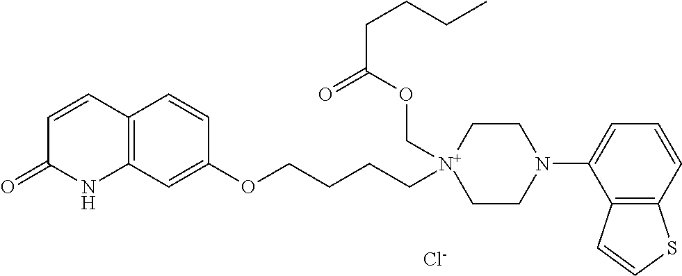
C12=C(C=C(OCCCC[N+]3(COC(CCCC)=O)CCN(C4=CC=CC5=C4C=CS5)CC3)C=C1)NC(=O)C=C2.[Cl-]
